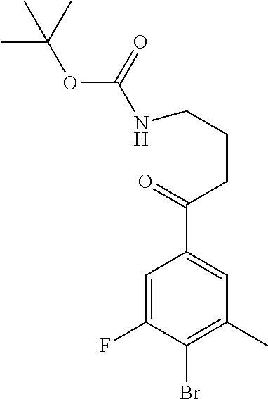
C1=C(F)C(Br)=C(C)C=C1C(=O)CCCNC(OC(C)(C)C)=O
